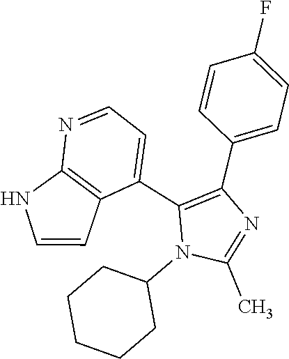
C1CCCCC1N1C(C)=NC(C2=CC=C(F)C=C2)=C1C1=CC=NC2=C1C=CN2
